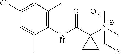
[Y].C1=C(C)C(NC(C2([N+](C[Z])(C)C)CC2)=O)=C(C)C=C1Cl
